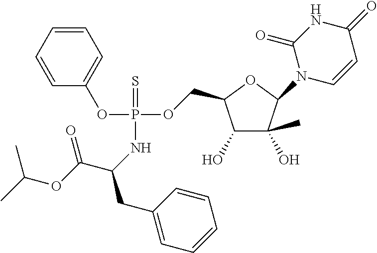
C1(O)C(O)(C)C(N2C=CC(=O)NC2=O)OC1COP(OC1=CC=CC=C1)(=S)NC(CC1=CC=CC=C1)C(OC(C)C)=O
